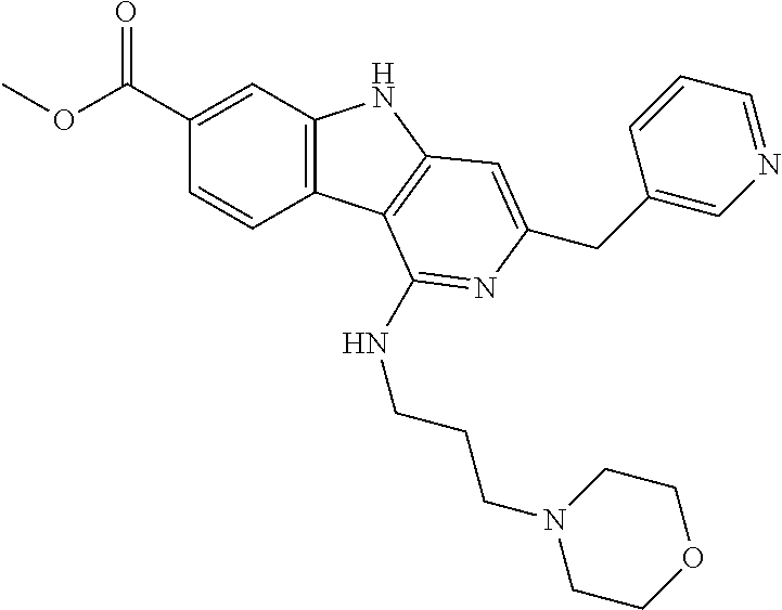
C1(C(OC)=O)=CC2=C(C=C1)C1=C(N2)C=C(CC2=CN=CC=C2)N=C1NCCCN1CCOCC1
